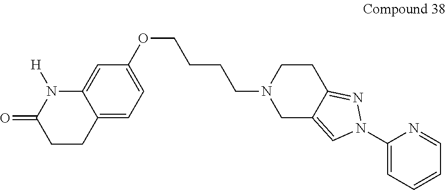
C1CC2=CC=C(OCCCCN3CC4=CN(C5=CC=CC=N5)N=C4CC3)C=C2N([H])C1=O
